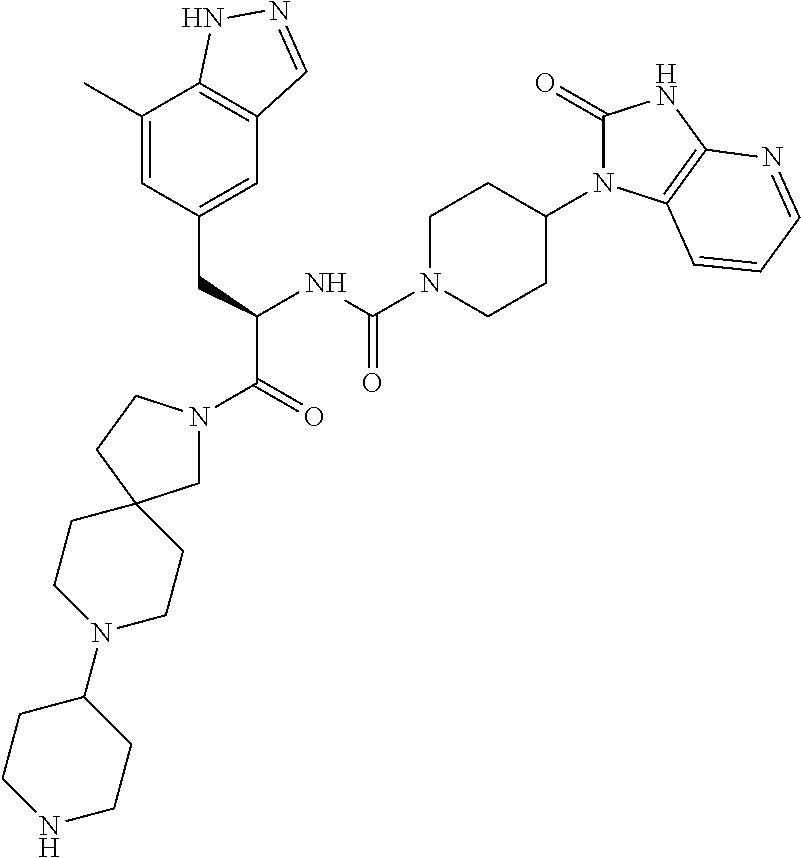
C1(C)=CC(CC(C(=O)N2CC3(CC2)CCN(C2CCNCC2)CC3)NC(N2CCC(N3C(=O)NC4=C3C=CC=N4)CC2)=O)=CC2=C1NN=C2
